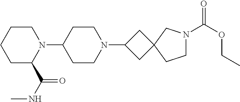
N1(C2CCN(C3CC4(C3)CCN(C(OCC)=O)C4)CC2)CCCCC1C(NC)=O
